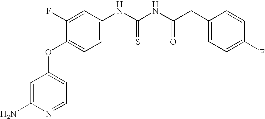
C1=C(N)N=CC=C1OC1=CC=C(NC(NC(CC2=CC=C(F)C=C2)=O)=S)C=C1F
